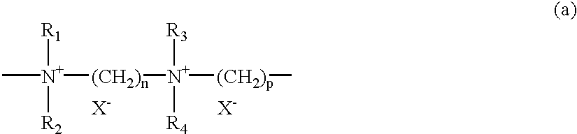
C[N+]([R1])([R2])[(CH2)n][N+]([(CH2)p]C)([R3])[R4].[X-].[X-]
